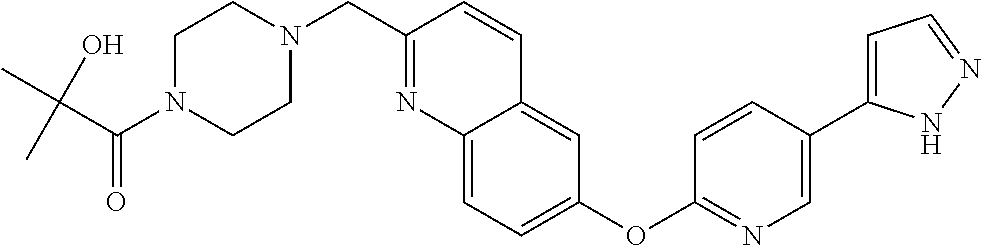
C(C(N1CCN(CC2=NC3=CC=C(OC4=NC=C(C5=CC=NN5)C=C4)C=C3C=C2)CC1)=O)(C)(O)C
